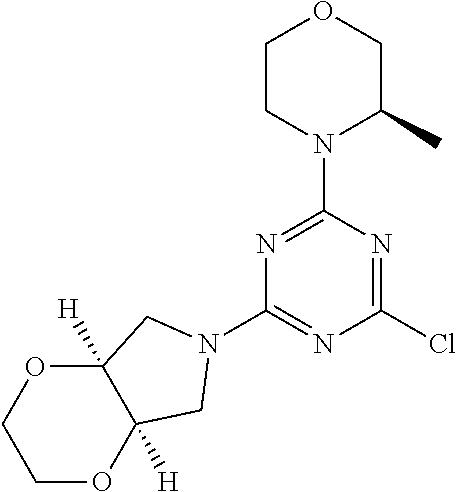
C1CN(C2=NC(N3CC4([H])C([H])(C3)OCCO4)=NC(Cl)=N2)C(C)CO1
